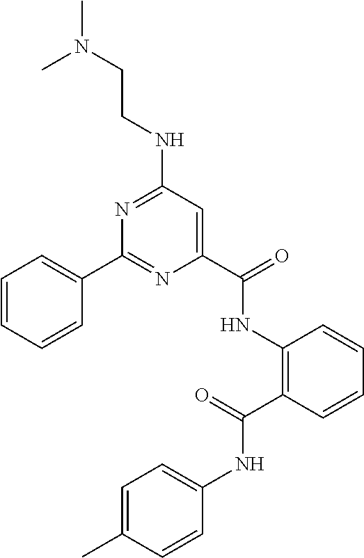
C1=CC=CC(C2=NC(C(NC3=C(C(NC4=CC=C(C)C=C4)=O)C=CC=C3)=O)=CC(NCCN(C)C)=N2)=C1
